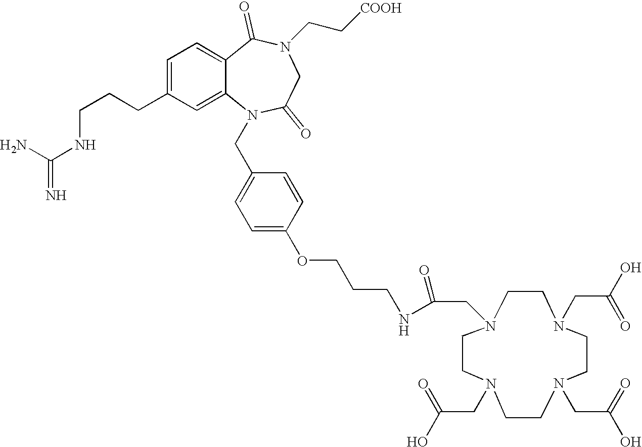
C1=C(CCCNC(=N)N)C=C2C(=C1)C(=O)N(CC[COOH])CC(=O)N2CC1=CC=C(OCCCNC(=O)CN2CCN(CC(=O)O)CCN(CC(=O)O)CCN(CC(O)=O)CC2)C=C1
